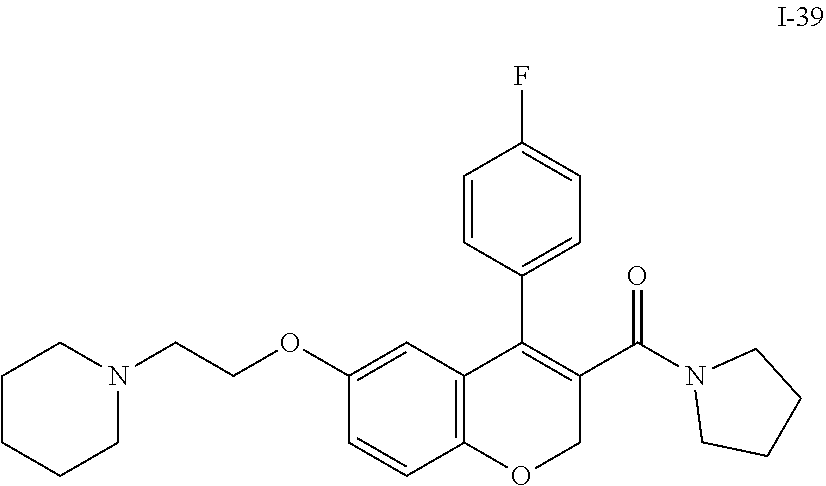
C1CN(C(C2=C(C3=CC=C(F)C=C3)C3=C(OC2)C=CC(OCCN2CCCCC2)=C3)=O)CC1
